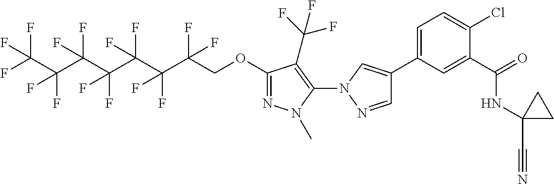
C1(OCC(C(C(F)(F)C(C(C(C(F)(F)F)(F)F)(F)F)(F)F)(F)F)(F)F)=NN(C)C(N2N=CC(C3=CC=C(Cl)C(C(=O)NC4(C#N)CC4)=C3)=C2)=C1C(F)(F)F
